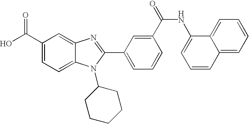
OC(C1=CC=C2C(=C1)N=C(C1=CC=CC(C(=O)NC3=CC=CC4=CC=CC=C34)=C1)N2C1CCCCC1)=O
